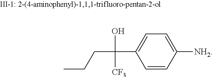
CCCC(C1=CC=C([NH2])C=C1)(O)[CF3]
